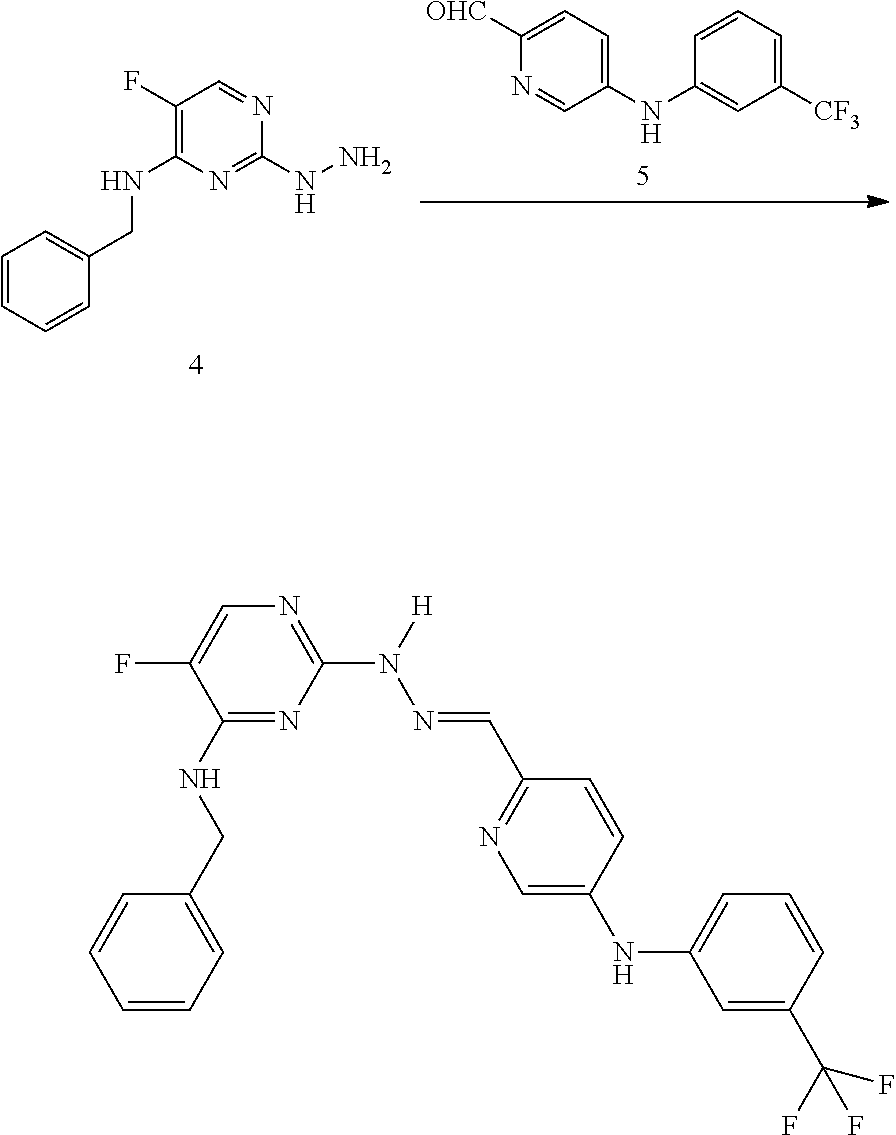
N1=CC(NC2=CC([CF3])=CC=C2)=CC=C1[OHC].C1=CC=CC(CNC2=C(F)C=NC(NN)=N2)=C1.N(CC1=CC=CC=C1)C1=NC(N([H])N=CC2=NC=C(NC3=CC=CC(C(F)(F)F)=C3)C=C2)=NC=C1F
